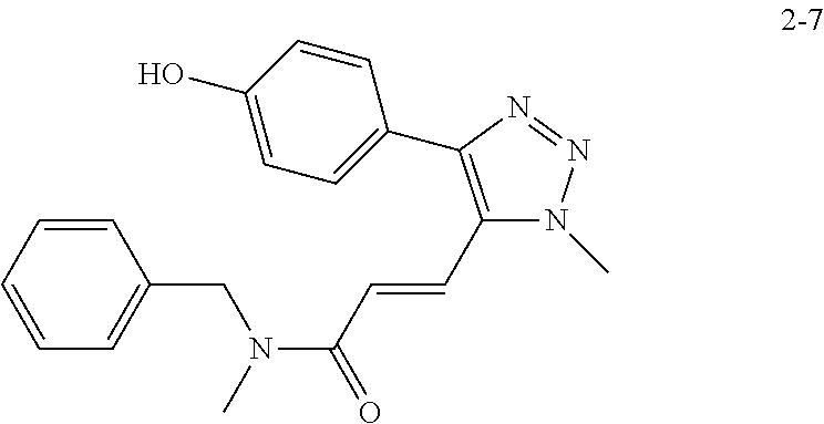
C(C1=C(C2=CC=C(O)C=C2)N=NN1C)=CC(N(C)CC1=CC=CC=C1)=O
